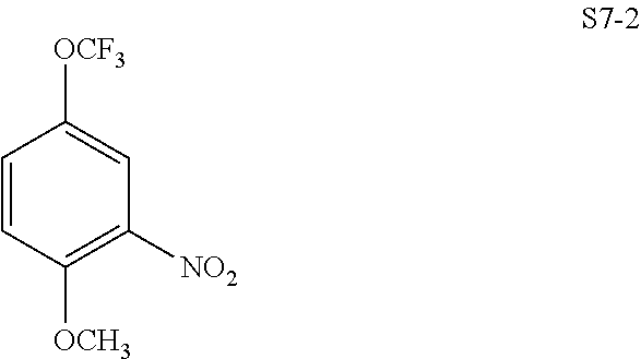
C1=CC([OCH3])=C([NO2])C=C1[OCF3]
